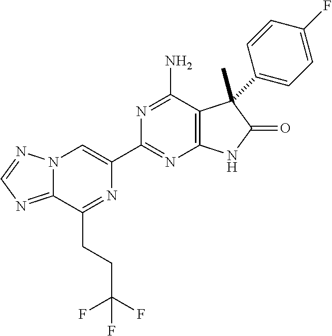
C12=NC=NN1C=C(C1=NC3=C(C(N)=N1)C(C)(C1=CC=C(F)C=C1)C(=O)N3)N=C2CCC(F)(F)F
